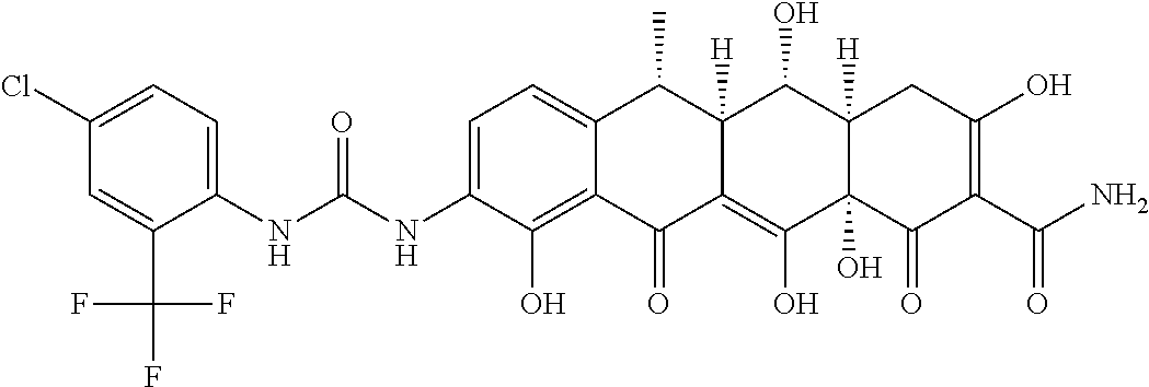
C1=C(NC(NC2=CC=C(Cl)C=C2C(F)(F)F)=O)C(O)=C2C(=C1)C(C)C1([H])C(=C(O)C3(O)C([H])(C1O)CC(O)=C(C(N)=O)C3=O)C2=O
